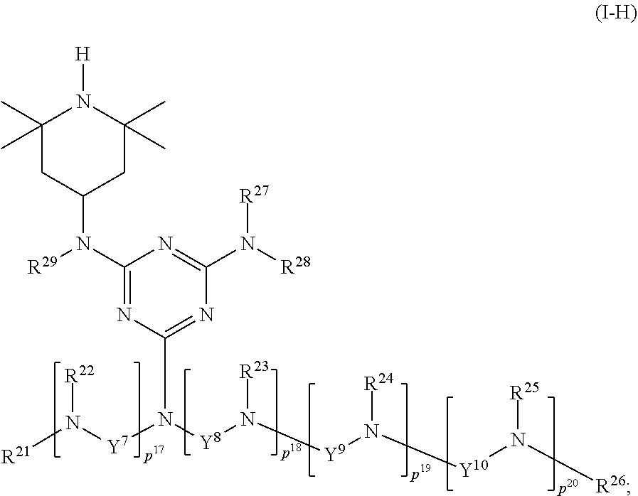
[R21]N([Y7]N([Y8]N([R23])[Y9]N([Y10]N([R26])[R25])[R24])C1=NC(N([R28])[R27])=NC(N([R29])C2CC(C)(C)N([H])C(C)(C)C2)=N1)[R22]
